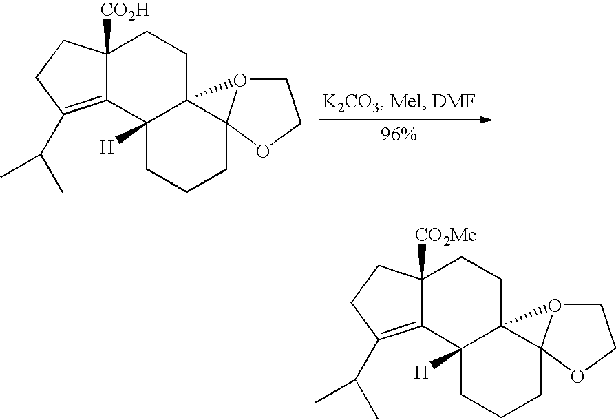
C12([CO2H])C(=C(C(C)C)CC1)C1([H])C3(CC2)O2CCOC32CCC1.C12([CO2Me])C(=C(C(C)C)CC1)C1([H])C3(CC2)O2CCOC32CCC1
